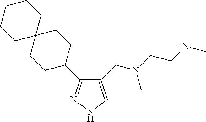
C1(CN(C)CCNC)=CNN=C1C1CCC2(CC1)CCCCC2
